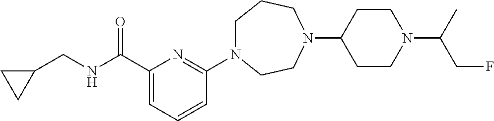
C1N(C2=NC(C(NCC3CC3)=O)=CC=C2)CCN(C2CCN(C(CF)C)CC2)CC1
